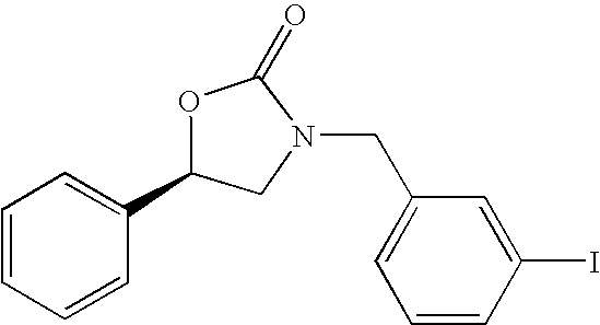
C1=CC=CC(C2CN(CC3=CC=CC(I)=C3)C(=O)O2)=C1
